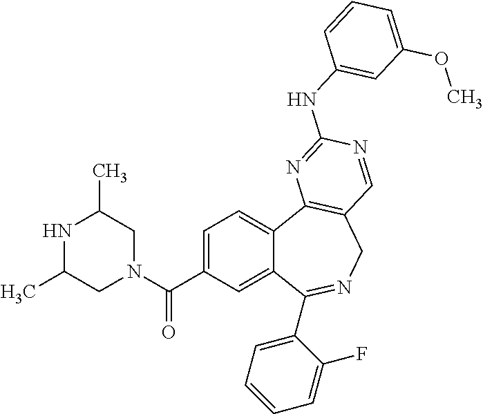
C1=C(C(=O)N2CC(C)NC(C)C2)C=C2C(=C1)C1=C(CN=C2C2=CC=CC=C2F)C=NC(NC2=CC(OC)=CC=C2)=N1
